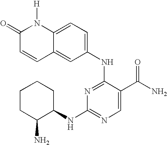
C1CC(N)C(NC2=NC=C(C(N)=O)C(NC3=CC=C4C(=C3)C=CC(=O)N4[H])=N2)CC1
